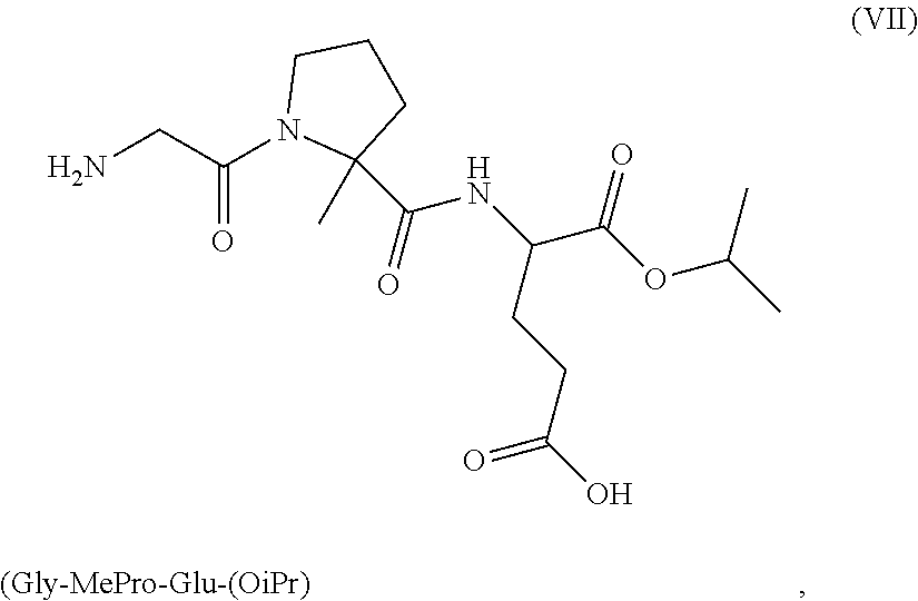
[(Gly-MePro-Glu-(OiPr)].NCC(N1C(C)(C(=O)NC(C(OC(C)C)=O)CCC(O)=O)CCC1)=O
